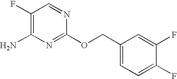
C1(F)=C(N)N=C(OCC2=CC=C(F)C(F)=C2)N=C1
